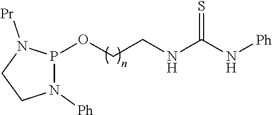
O(CCNC(N[Ph])=S)P1N([Ph])CCN1[Pr]
